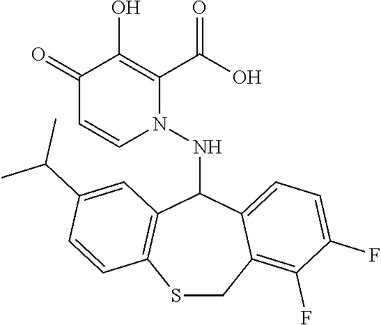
C1(=O)C=CN(NC2C3=C(SCC4=C(F)C(F)=CC=C24)C=CC(C(C)C)=C3)C(C(O)=O)=C1O
